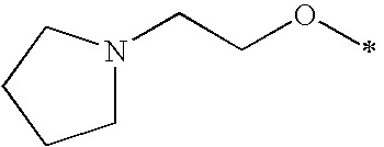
C1N(CCOC)CCC1
